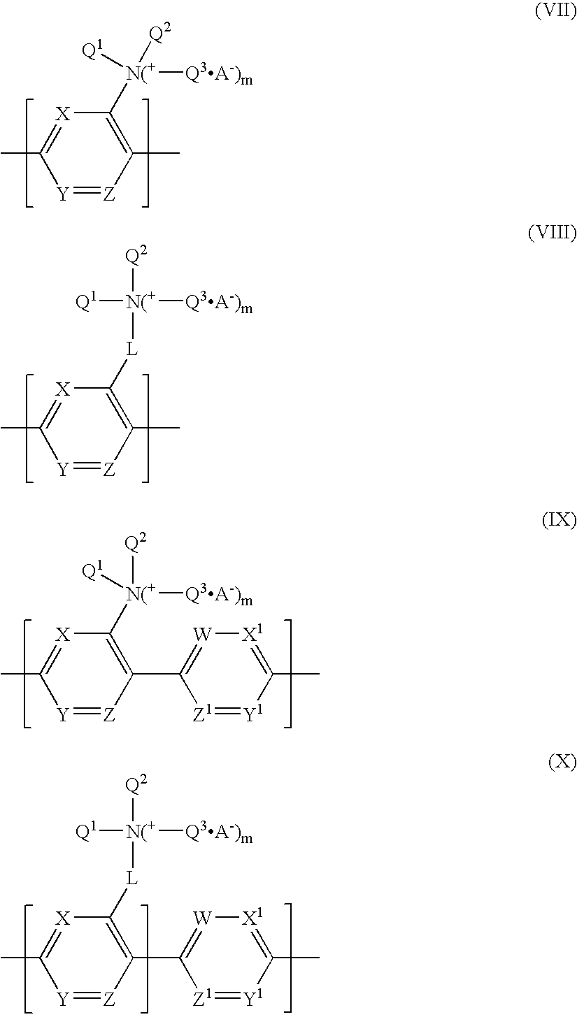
[Y]1=[Z]C(C)=C([N(+]([Q3A-)m])([Q2])[Q1])[X]=C1C.[Y]1=[Z]C(C)=C([L][N(+]([Q3A-)m])([Q1])[Q2])[X]=C1C.[Y]1=[Z]C(C2=[W][X1]=C(C)[Y1]=[Z1]2)=C([N(+]([Q3A-)m])([Q2])[Q1])[X]=C1C.[Y]1=[Z]C(C2=[W][X1]=C(C)[Y1]=[Z1]2)=C([L][N(+]([Q3A-)m])([Q1])[Q2])[X]=C1C
